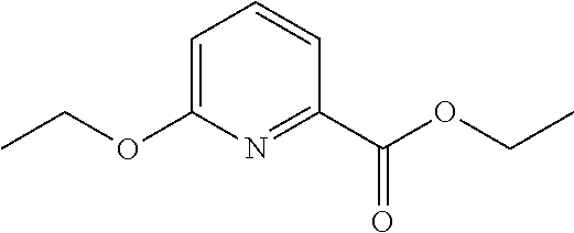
O(CC)C1=CC=CC(C(=O)OCC)=N1
